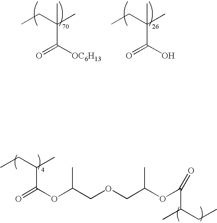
O=C([OC6H13])C(CC)(C)C.O=C(O)C(CC)(C)C.O=C(OC(COCC(C)OC(C(C)CC)=O)C)C(CC)C
